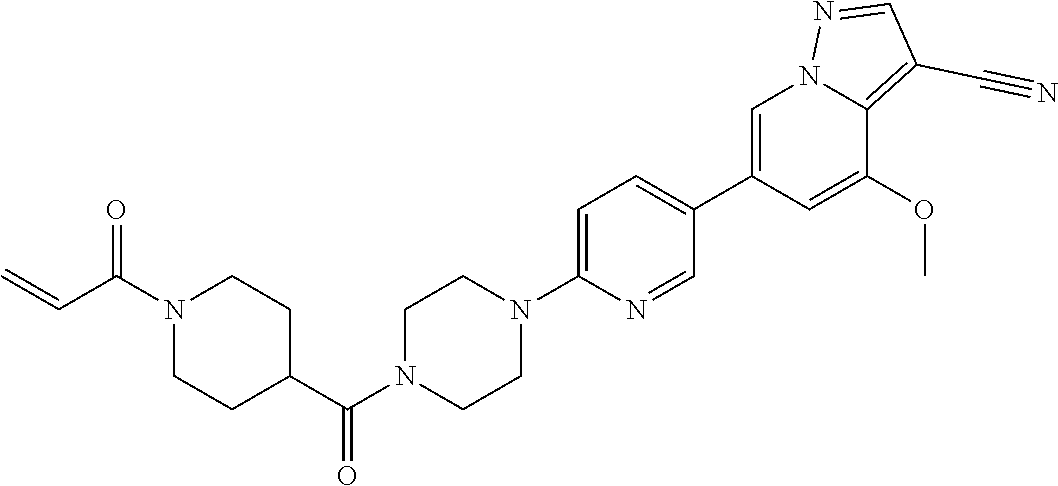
C1=C(C2=CC=C(N3CCN(C(C4CCN(C(C=C)=O)CC4)=O)CC3)N=C2)C=C(OC)C2=C(C#N)C=NN12
